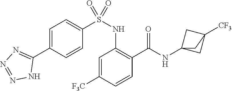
C1=C([F3C])C=CC(C(=O)NC23CC([CF3])(C2)C3)=C1NS(C1=CC=C(C2=NN=NN2)C=C1)(=O)=O
